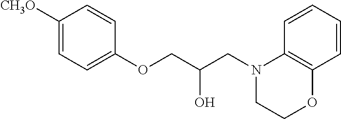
C1([CH3O])=CC=C(OCC(O)CN2CCOC3=C2C=CC=C3)C=C1
